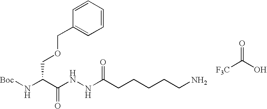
C(C(N[Boc])C(NNC(CCCCCN)=O)=O)OCC1=CC=CC=C1.O=C(O)[F3C]
